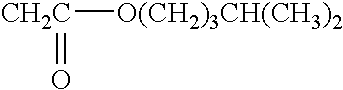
[O(CH2)3CH(CH3)2][CH2C]=O
